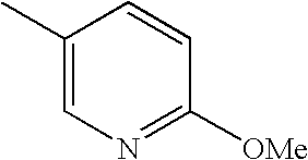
C1(C)=CN=C([OMe])C=C1
